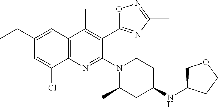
C1(CC)=CC2=C(N=C(N3CCC(NC4COCC4)CC3C)C(C3=NC(C)=NO3)=C2C)C(Cl)=C1
